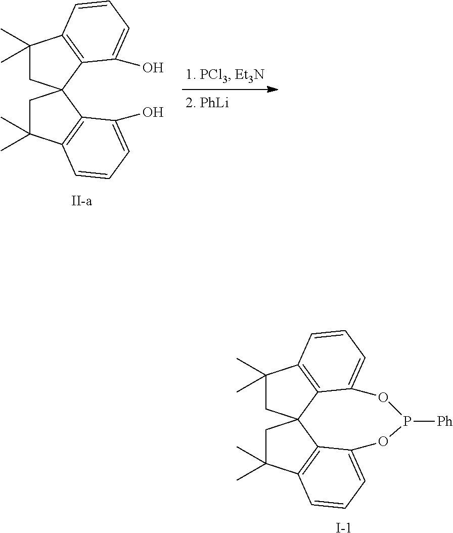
C1(C)(C)CC2(C3=C1C=CC=C3O)CC(C)(C)C1=C2C(O)=CC=C1.[II-a].[I-].C1(C)(C)CC23C4=C1C=CC=C4OP([Ph])OC1=CC=CC(=C21)C(C)(C)C3
